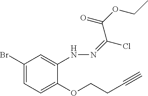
C1(Br)=CC=C(OCCC#C)C(NN=C(Cl)C(OCC)=O)=C1
